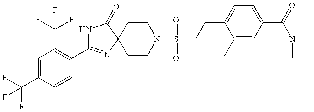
N1C(C2=C(C(F)(F)F)C=C(C(F)(F)F)C=C2)=NC2(C1=O)CCN(S(CCC1=CC=C(C(N(C)C)=O)C=C1C)(=O)=O)CC2
